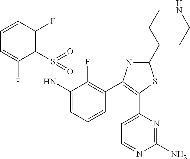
C1(NS(C2=C(F)C=CC=C2F)(=O)=O)=CC=CC(C2=C(C3=CC=NC(N)=N3)SC(C3CCNCC3)=N2)=C1F
